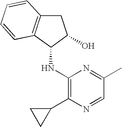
C1(NC2C3=C(CC2O)C=CC=C3)=C(C2CC2)N=CC(C)=N1
